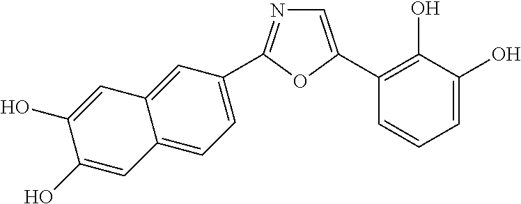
C12=CC=C(C3=NC=C(C4=C(O)C(O)=CC=C4)O3)C=C1C=C(O)C(O)=C2
